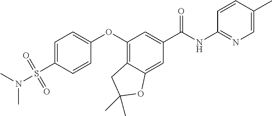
C1=C(S(N(C)C)(=O)=O)C=CC(OC2=C3C(=CC(C(=O)NC4=NC=C(C)C=C4)=C2)OC(C)(C)C3)=C1
